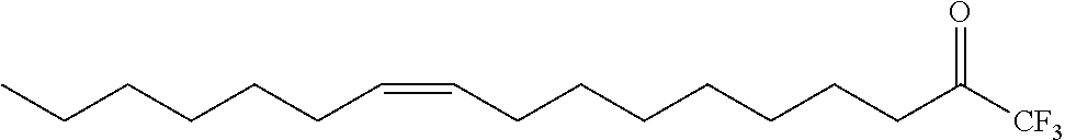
C([CF3])(=O)CCCCCCCC=CCCCCCC
